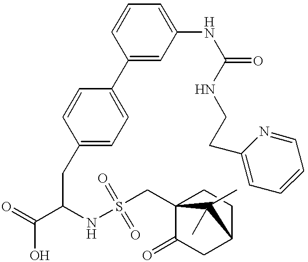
C1(C2=CC=C(CC(C(=O)O)NS(=O)(=O)CC34C(=O)CC(CC3)C4(C)C)C=C2)=CC(NC(=O)NCCC2=CC=CC=N2)=CC=C1
